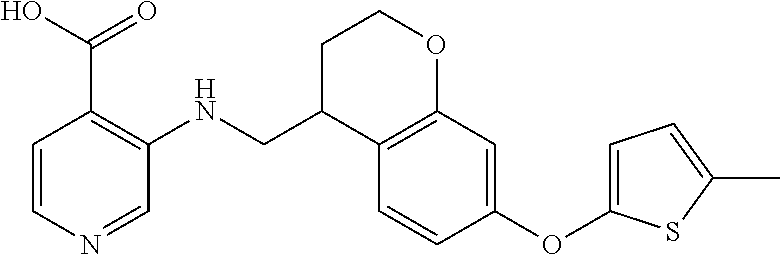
C1=CN=CC(NCC2C3=C(OCC2)C=C(OC2=CC=C(C)S2)C=C3)=C1C(=O)O
